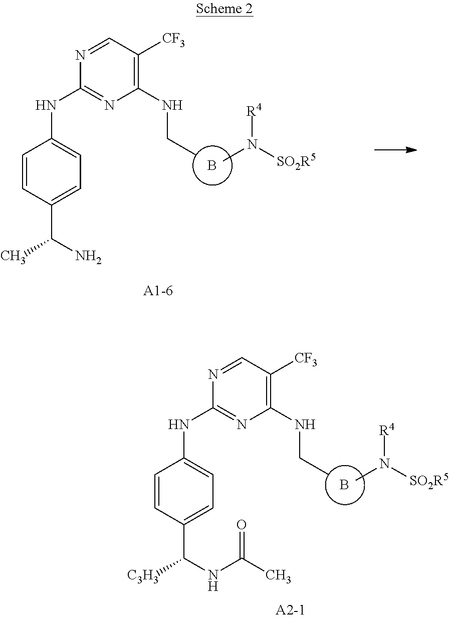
C1=CC(C(NC(C)=O)[C3H3])=CC=C1NC1=NC(NCC)=C([CF3])C=N1.B.CN([R4])[SO2R5].C1=CC(C(N)C)=CC=C1NC1=NC(NCC)=C([CF3])C=N1.B.CN([R4])[SO2R5]
